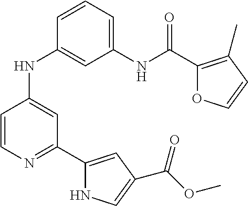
C1(NC(C2=C(C)C=CO2)=O)=CC=CC(NC2=CC(C3=CC(C(OC)=O)=CN3)=NC=C2)=C1
